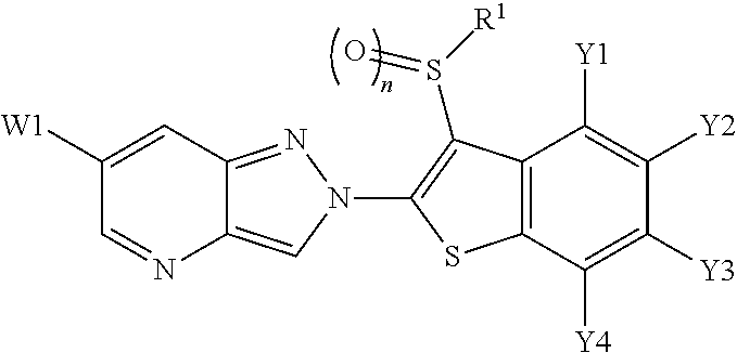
C12=NN(C3=C(S([R1])=O)C4=C(C([Y4])=C([Y3])C([Y2])=C4[Y1])S3)C=C1N=CC([W1])=C2
